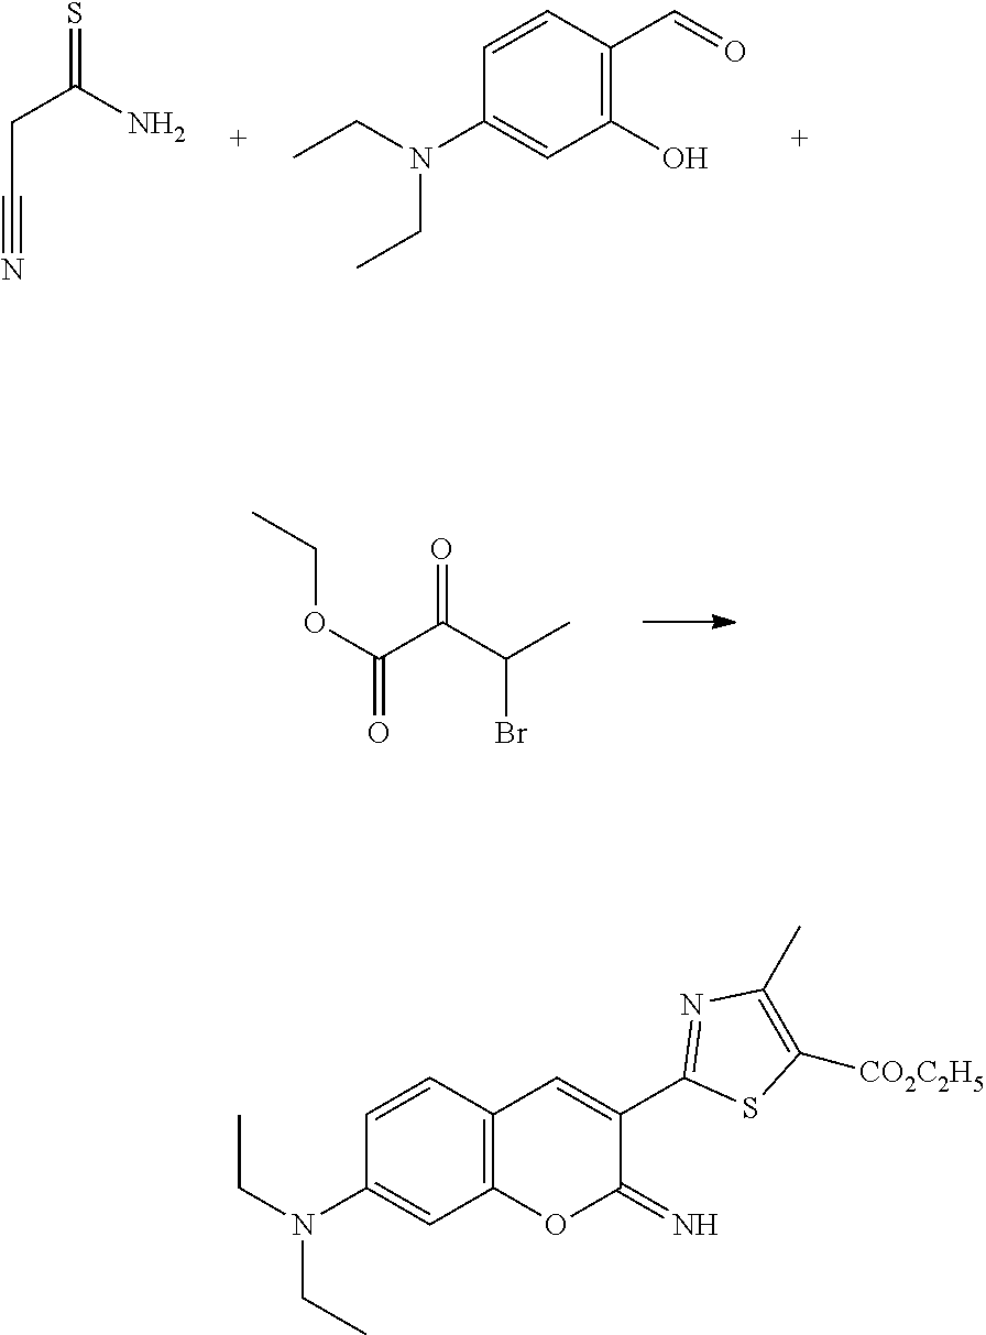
O(C(C(C(C)Br)=O)=O)CC.C1(N(CC)CC)=CC(O)=C(C=O)C=C1.S=C(CC#N)N.C12=C(C=C(C3=NC(C)=C([CO2C2H5])S3)C(=N)O1)C=CC(N(CC)CC)=C2
